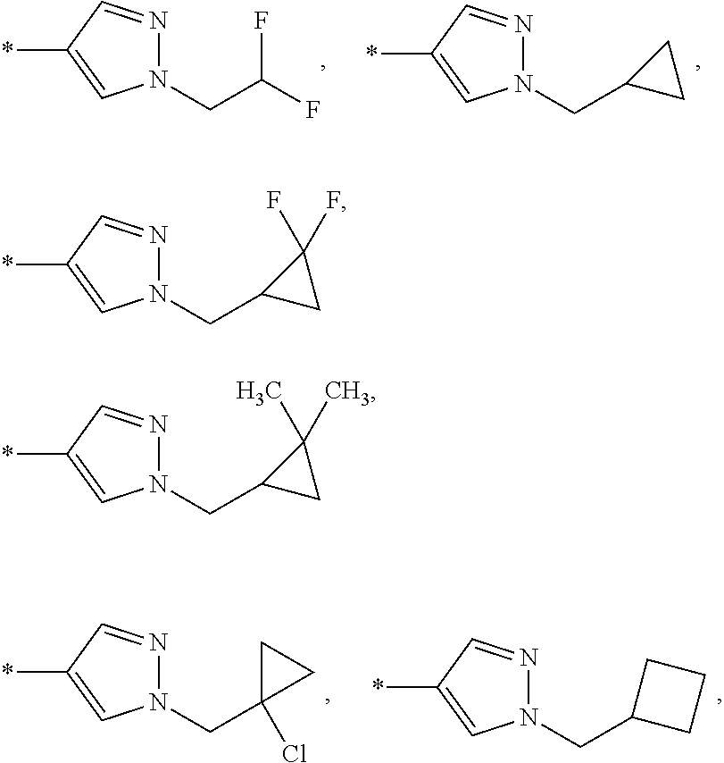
N1(CC2CC2(F)F)N=CC(*)=C1.N1(CC(F)F)N=CC(*)=C1.N1(CC2CC2)N=CC(*)=C1.N1(CC2CC2(C)C)N=CC(*)=C1.N1(CC2CCC2)N=CC(*)=C1.N1(CC2(Cl)CC2)N=CC(*)=C1
